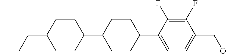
C1CC(CCC)CCC1C1CCC(C2=CC=C(COC)C(F)=C2F)CC1
